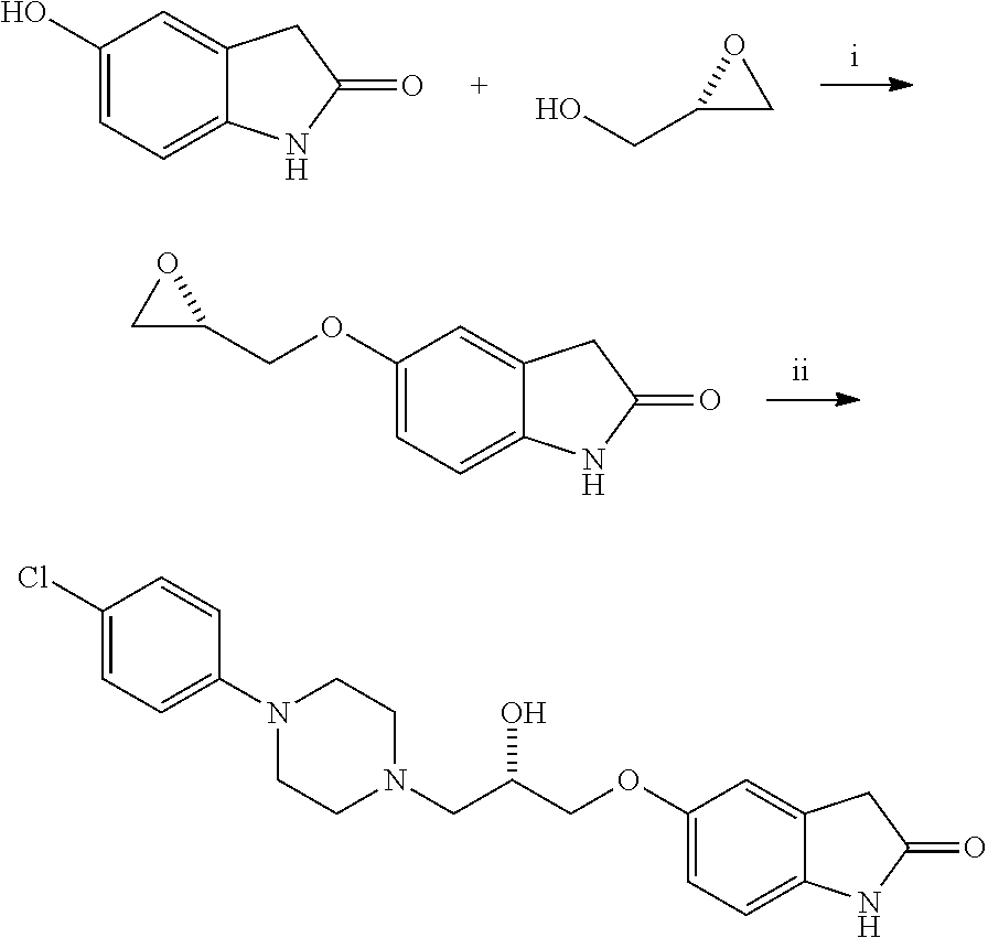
C1(OCC(CN2CCN(C3=CC=C(Cl)C=C3)CC2)O)=CC=C2C(=C1)CC(=O)N2.C1(OCC2CO2)=CC=C2C(=C1)CC(=O)N2.C1(CO)CO1.C1(O)=CC=C2C(=C1)CC(=O)N2
